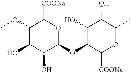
C1(OC)C(O)C(O)C(OC2C([COONa])OC(C)C(O)C2O)OC1[COONa]
